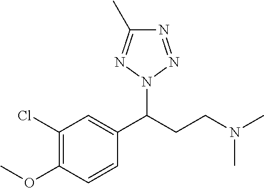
C1(Cl)=C(OC)C=CC(C(CCN(C)C)N2N=C(C)N=N2)=C1
